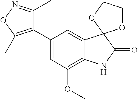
C1(C2=C(C)ON=C2C)=CC(OC)=C2C(=C1)C1(C(=O)N2)OCCO1
